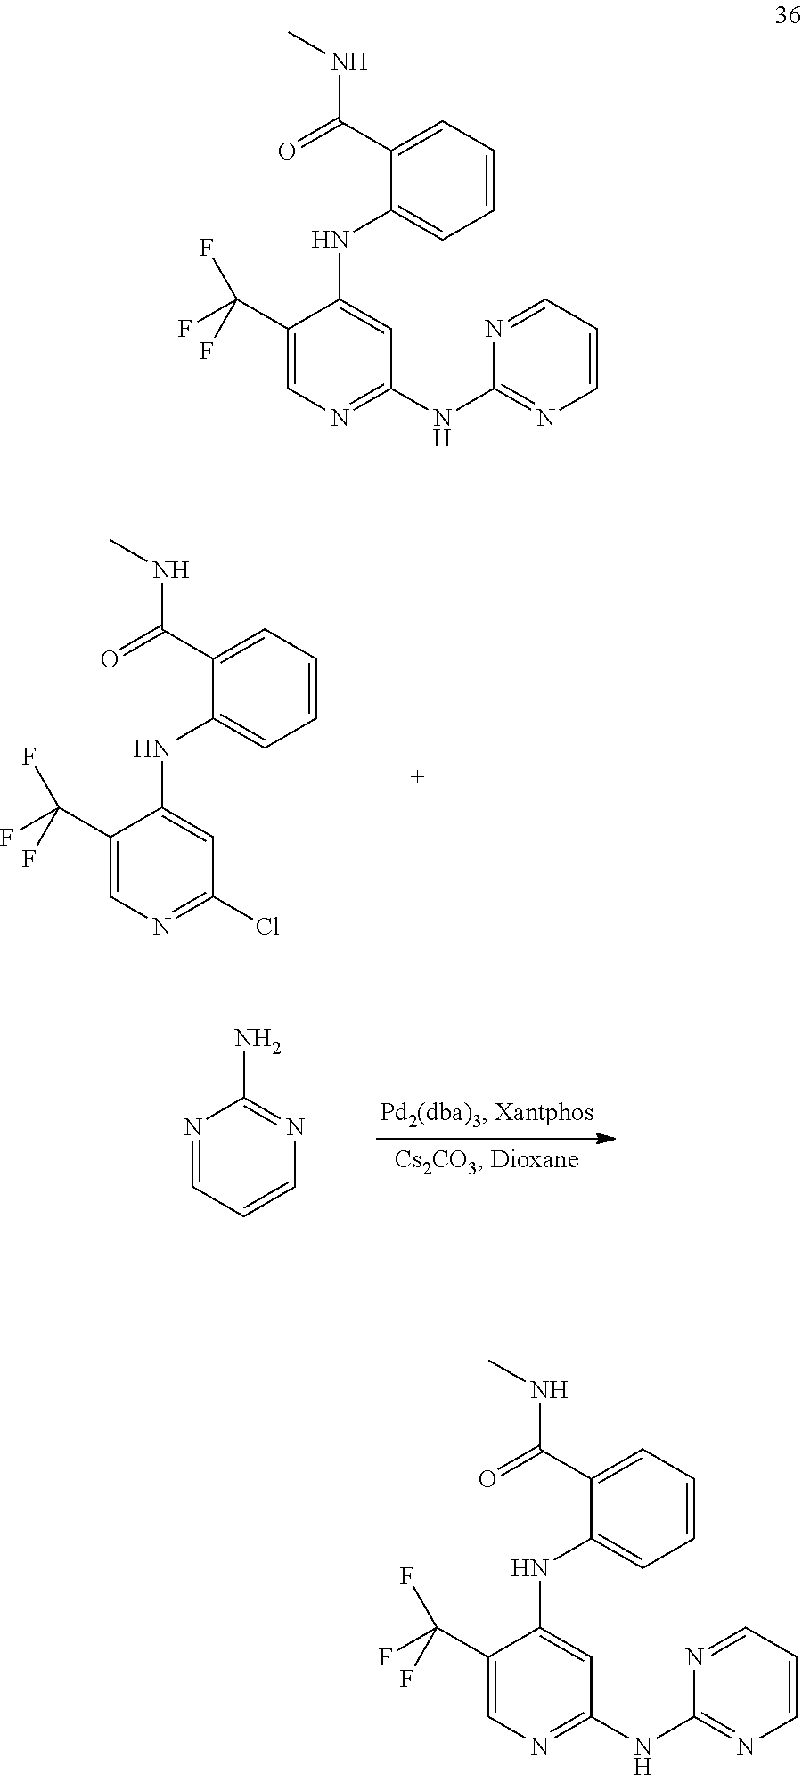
C1=CC=C(C(=O)NC)C(NC2=CC(Cl)=NC=C2C(F)(F)F)=C1.N1=CC=CN=C1N.C1=CC=C(C(=O)NC)C(NC2=CC(NC3=NC=CC=N3)=NC=C2C(F)(F)F)=C1.C1=CC=C(C(=O)NC)C(NC2=CC(NC3=NC=CC=N3)=NC=C2C(F)(F)F)=C1
